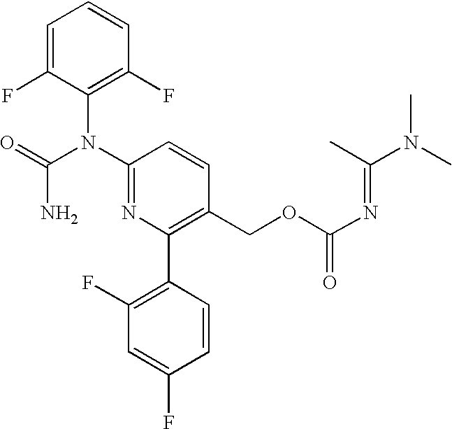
C1=C(F)C(N(C2=NC(C3=C(F)C=C(F)C=C3)=C(COC(N=C(N(C)C)C)=O)C=C2)C(=O)N)=C(F)C=C1
